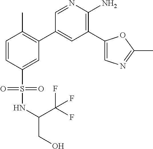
C1=CC(S(=O)(NC(CO)C(F)(F)F)=O)=CC(C2=CC(C3=CN=C(C)O3)=C(N)N=C2)=C1C
